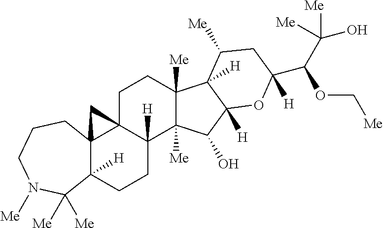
C12([H])C3(C4(C([H])(CC1)C1([Me])C([Me])(CC4)C4([H])C([H])(C1O)OC(C(C([Me])(O)[Me])OC[Me])([H])CC4[Me])C3)CCCN([Me])C2([Me])[Me]
